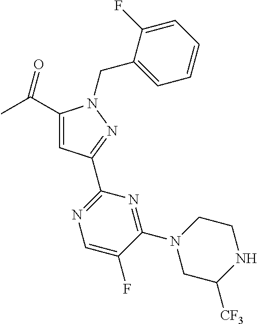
C1(C(=O)C)=CC(C2=NC=C(F)C(N3CC([CF3])NCC3)=N2)=NN1CC1=CC=CC=C1F
